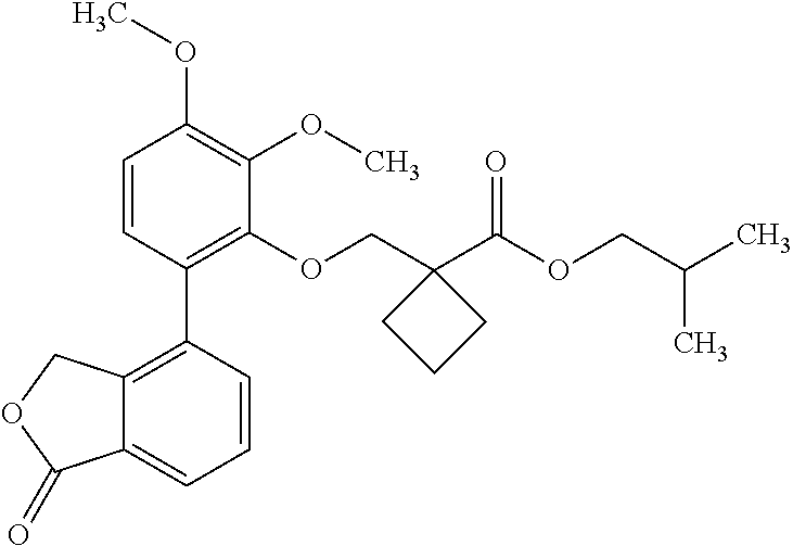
C1=CC(C2=C3C(=CC=C2)C(=O)OC3)=C(OCC2(C(OCC(C)C)=O)CCC2)C(OC)=C1OC
